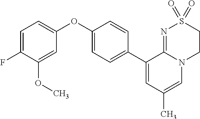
C1(C2=CC(C)=CN3C2=NS(=O)(=O)CC3)=CC=C(OC2=CC=C(F)C(OC)=C2)C=C1
